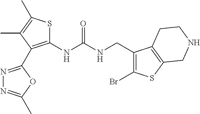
C1(NC(NCC2=C(Br)SC3=C2CCNC3)=O)=C(C2=NN=C(C)O2)C(C)=C(C)S1
